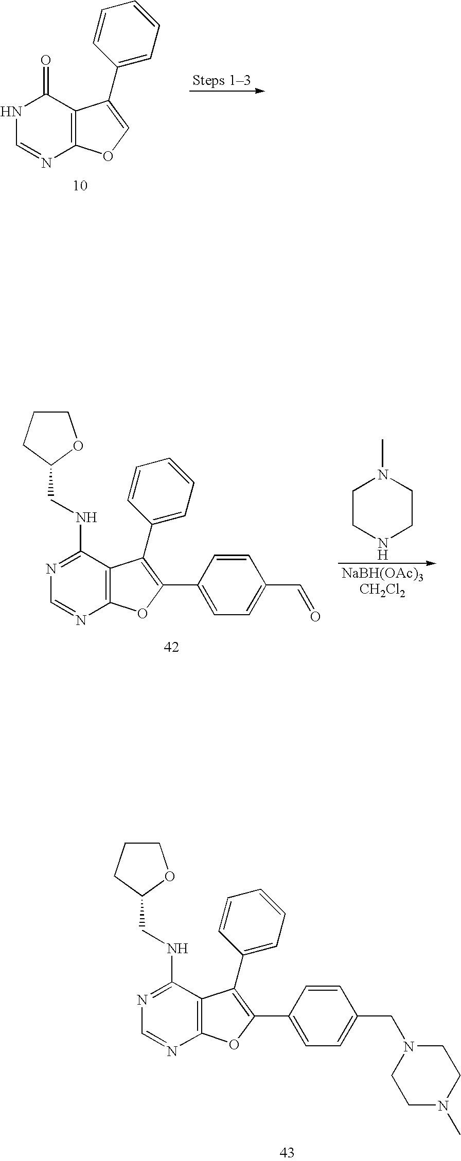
[Steps 13].C12=C(C(=O)NC=N1)C(C1=CC=CC=C1)=CO2.C1CNCCN1C.[NaBH(OAc)3CH2Cl2].C(NC1=NC=NC2=C1C(C1=CC=CC=C1)=C(C1=CC=C(C=O)C=C1)O2)C1CCCO1.C(NC1=NC=NC2=C1C(C1=CC=CC=C1)=C(C1=CC=C(CN3CCN(C)CC3)C=C1)O2)C1CCCO1
